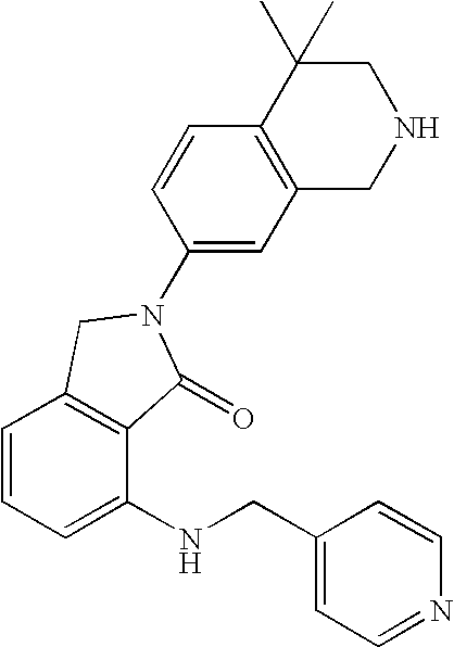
C1=CC=C(NCC2=CC=NC=C2)C2=C1CN(C1=CC3=C(C=C1)C(C)(C)CNC3)C2=O
